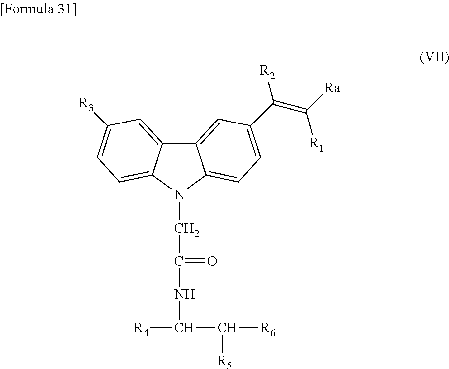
C12=CC(C(=C([Ra])[R1])[R2])=CC=C1N(CC(=O)NC([R4])C([R5])[R6])C1=CC=C([R3])C=C21
